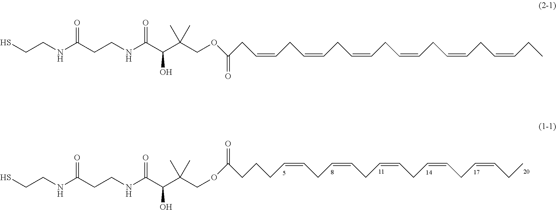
SCCNC(CCNC(C(C(COC(CCCC=CCC=CCC=CCC=CCC=CCC)=O)(C)C)O)=O)=O.SCCNC(CCNC(C(C(COC(CC=CCC=CCC=CCC=CCC=CCC=CCC)=O)(C)C)O)=O)=O
